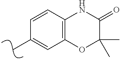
CC1=CC2=C(C=C1)NC(=O)C(C)(C)O2
